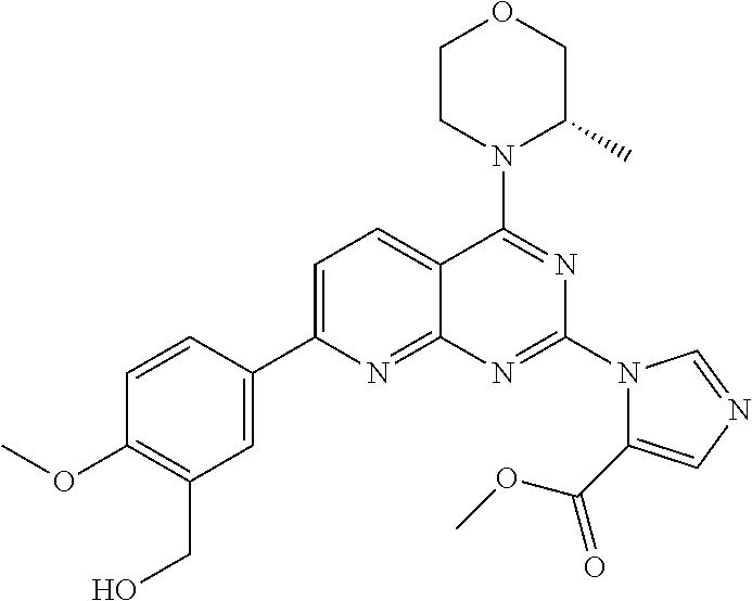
C1=C(C2=CC(CO)=C(OC)C=C2)N=C2C(=C1)C(N1C(C)COCC1)=NC(N1C(C(OC)=O)=CN=C1)=N2
